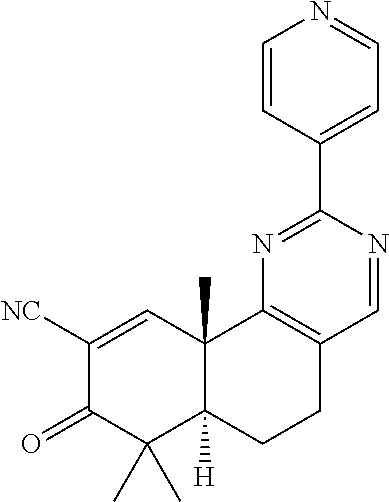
C1([NC])=CC2(C)C([H])(C(C)(C)C1=O)CCC1=C2N=C(C2=CC=NC=C2)N=C1
